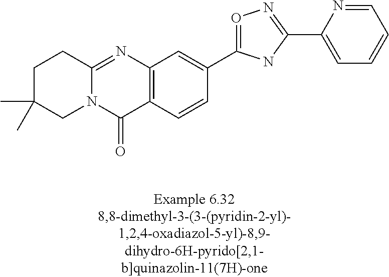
N12C(=NC3=C(C1=O)C=CC(C1=ON=C(C4=CC=CC=N4)N1)=C3)CCC(C)(C)C2
